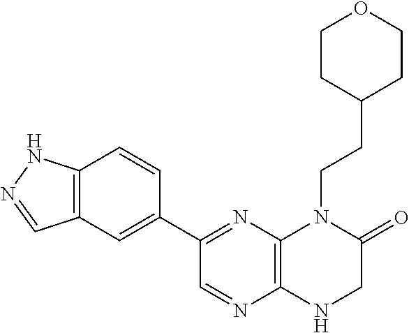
C12=C(C=C(C3=NC4=C(N=C3)NCC(=O)N4CCC3CCOCC3)C=C1)C=NN2
